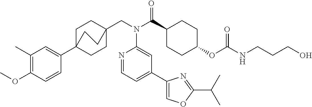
C1(C)=C(OC)C=CC(C23CCC(CN(C(C4CCC(OC(NCCCO)=O)CC4)=O)C4=CC(C5=COC(C(C)C)=N5)=CC=N4)(CC2)CC3)=C1
